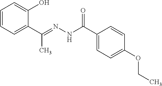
C1=CC=C(C(=NNC(C2=CC=C(OCC)C=C2)=O)C)C(O)=C1
